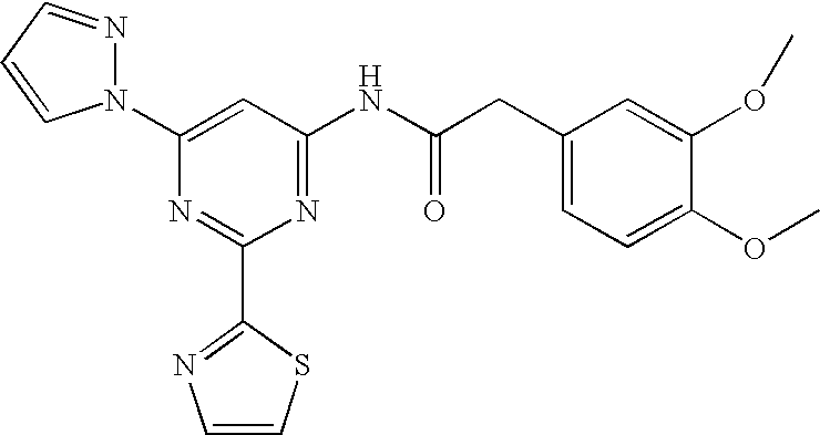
C1(N2N=CC=C2)=CC(NC(CC2=CC=C(OC)C(OC)=C2)=O)=NC(C2=NC=CS2)=N1
